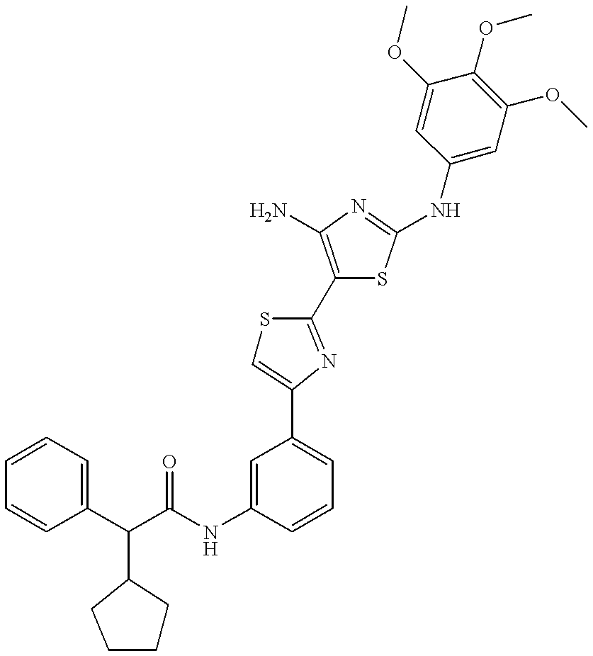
C(C1=CC=CC=C1)(C(NC1=CC(C2=CSC(C3=C(N)N=C(NC4=CC(OC)=C(OC)C(OC)=C4)S3)=N2)=CC=C1)=O)C1CCCC1
